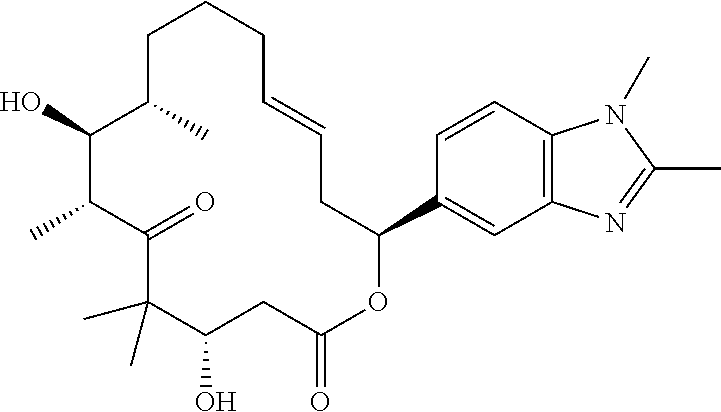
C1C(C)C(O)C(C)C(=O)C(C)(C)C(O)CC(=O)OC(C2=CC3=C(C=C2)N(C)C(C)=N3)CC=CCC1
